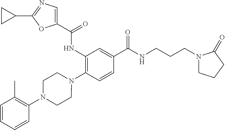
C1(NC(=O)C2=CN=C(C3CC3)O2)=C(N2CCN(C3=C(C)C=CC=C3)CC2)C=CC(C(NCCCN2CCCC2=O)=O)=C1
